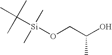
C(C)(CO[Si](C)(C)C(C)(C)C)O
